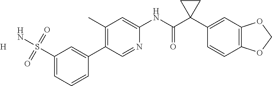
C1(C)=C(C2=CC(S(N)(=O)=O)=CC=C2)C=NC(NC(C2(C3=CC4=C(C=C3)OCO4)CC2)=O)=C1.[H]
